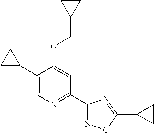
C1(C2CC2)=CN=C(C2=NOC(C3CC3)=N2)C=C1OCC1CC1
